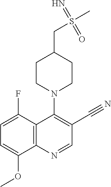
C1=C(F)C2=C(C(OC)=C1)N=CC(C#N)=C2N1CCC(CS(C)(=N)=O)CC1
